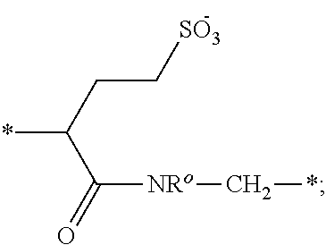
*C(CC[SO3])C([NRo]C*)=O
